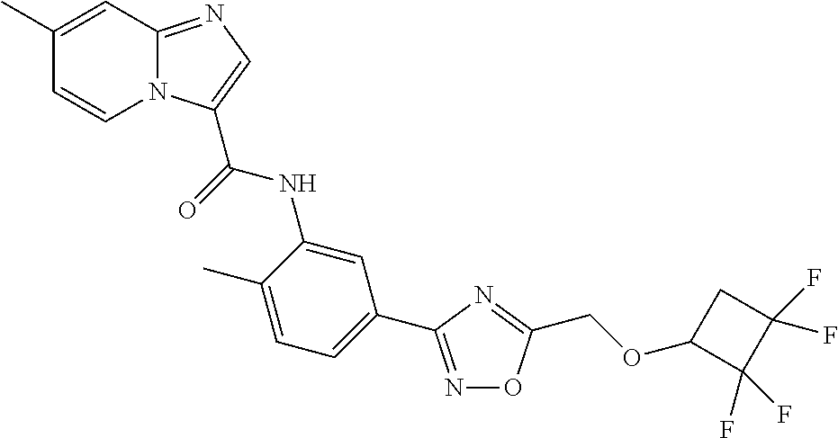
C1(C)=CC2=NC=C(C(=O)NC3=CC(C4=NOC(COC5C(F)(F)C(F)(F)C5)=N4)=CC=C3C)N2C=C1
